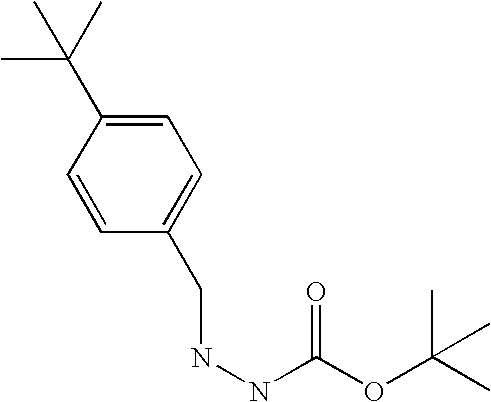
O=C(OC(C)(C)C)NNCC1=CC=C(C(C)(C)C)C=C1
